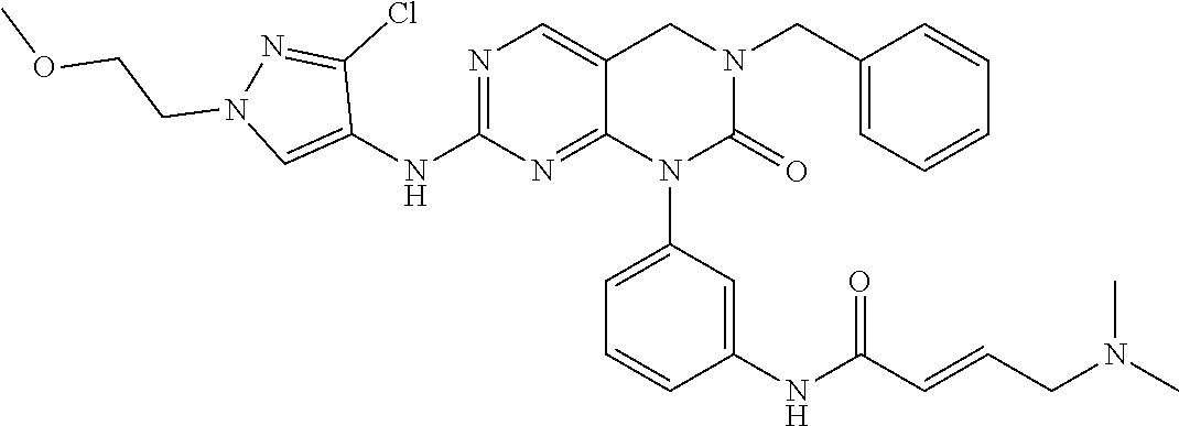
C1(NC2=NC=C3C(=N2)N(C2=CC=CC(NC(C=CCN(C)C)=O)=C2)C(=O)N(CC2=CC=CC=C2)C3)=CN(CCOC)N=C1Cl
